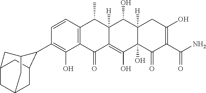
C1=CC2=C(C(O)=C1C1C3CC4CC(C3)CC1C4)C(=O)C1=C(O)C3(O)C([H])(C(O)C1([H])C2C)CC(O)=C(C(N)=O)C3=O
